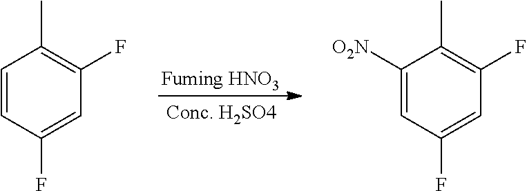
C1=CC(F)=CC(F)=C1C.C1([O2N])=CC(F)=CC(F)=C1C
